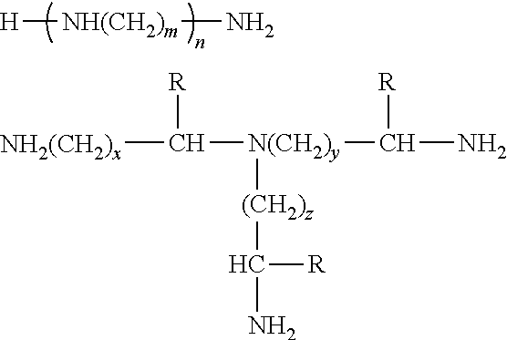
[H][NH(CH2)m]N.[NH2(CH2)x]C([N(CH2)y]([(CH2)z]C(N)[R])C(N)[R])[R]
